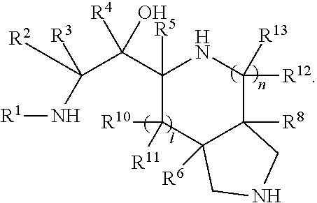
C1([R5])(C(C([R3])(N[R1])[R2])([R4])O)C([R10])([R11])C2([R6])C([R8])(C([R12])([R13])N1)CNC2
